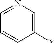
C1=NC=C(*)C=C1
